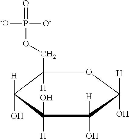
C1(COP(=O)([O-])[-O])([H])C([H])(O)C([H])(O)C([H])(O)C([H])(O)O1
